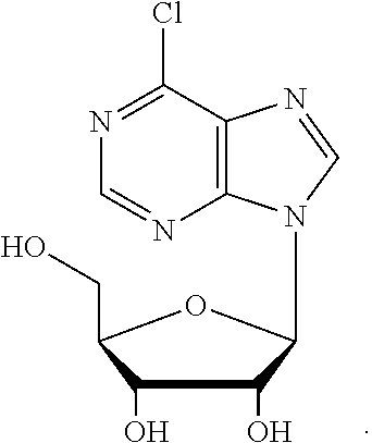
N1=C(Cl)C2=C(N=C1)N(C1C(O)C(O)C(CO)O1)C=N2
